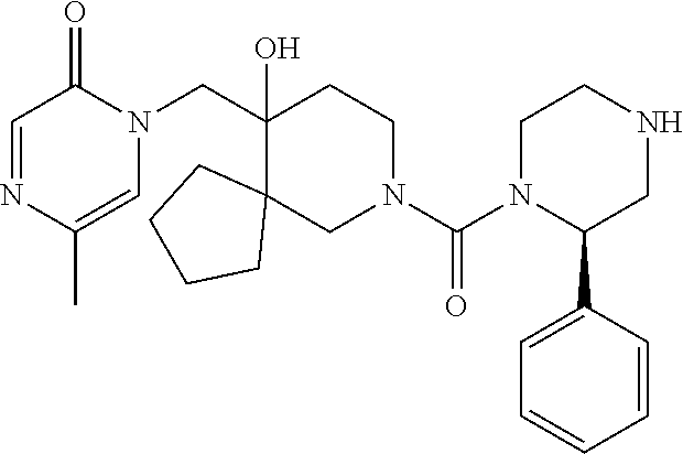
N1=CC(=O)N(CC2(O)C3(CN(C(N4C(C5=CC=CC=C5)CNCC4)=O)CC2)CCCC3)C=C1C
